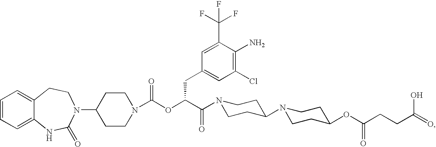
C1=CC=C2C(=C1)CCN(C1CCN(C(OC(C(=O)N3CCC(N4CCC(OC(CCC(=O)O)=O)CC4)CC3)CC3=CC(Cl)=C(N)C(C(F)(F)F)=C3)=O)CC1)C(=O)N2
